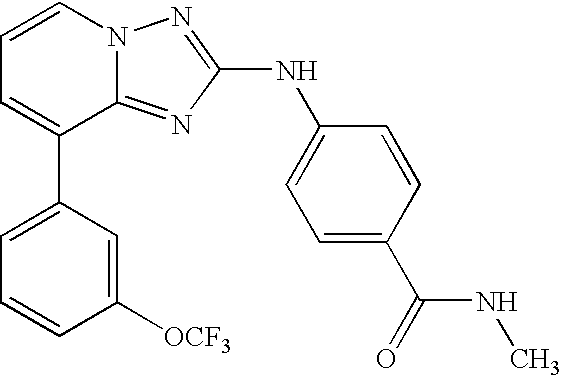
C1=C(C2=CC=CN3C2=NC(NC2=CC=C(C(=O)NC)C=C2)=N3)C=C([OCF3])C=C1
